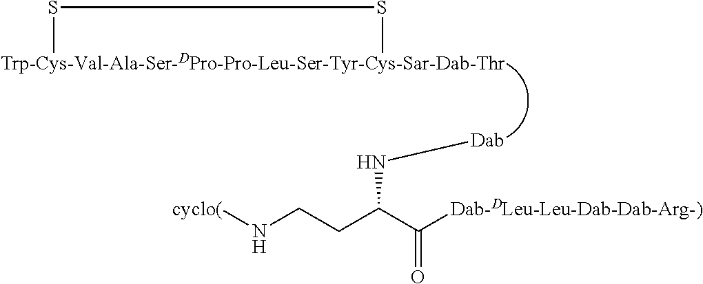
S(C)SC.N(C(CCN[cyclo(])C([Dab-DLeu-Leu-Dab-Dab-Arg-)])=O)[Dab]
